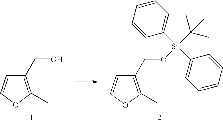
C1(CO)=C(C)OC=C1.C1=CC=CC([Si](C2=CC=CC=C2)(C(C)(C)C)OCC2=C(C)OC=C2)=C1
